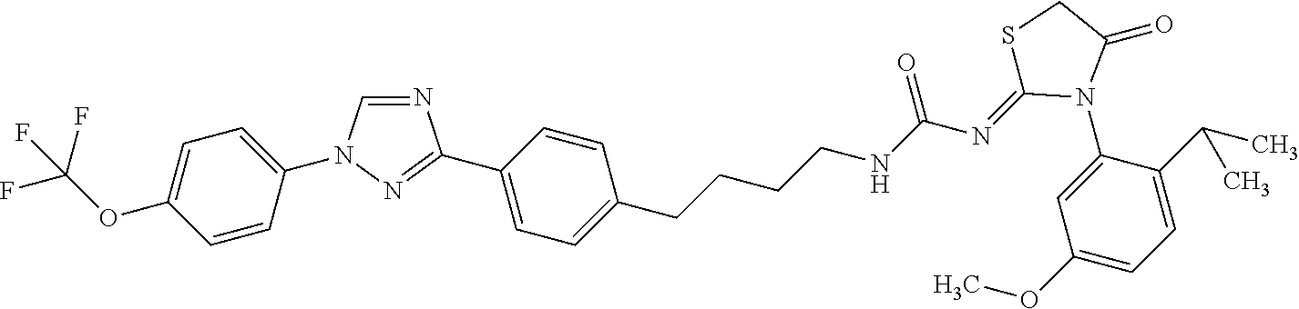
N1=CN(C2=CC=C(OC(F)(F)F)C=C2)N=C1C1=CC=C(CCCCNC(N=C2SCC(=O)N2C2=CC(OC)=CC=C2C(C)C)=O)C=C1
